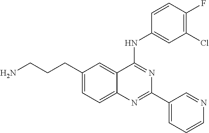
C1(CCCN)=CC=C2C(=C1)C(NC1=CC(Cl)=C(F)C=C1)=NC(C1=CC=CN=C1)=N2
